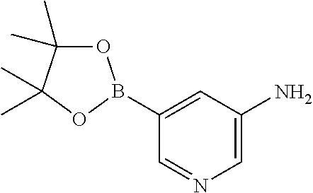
C1(B2OC(C)(C)C(C)(C)O2)=CC(N)=CN=C1
